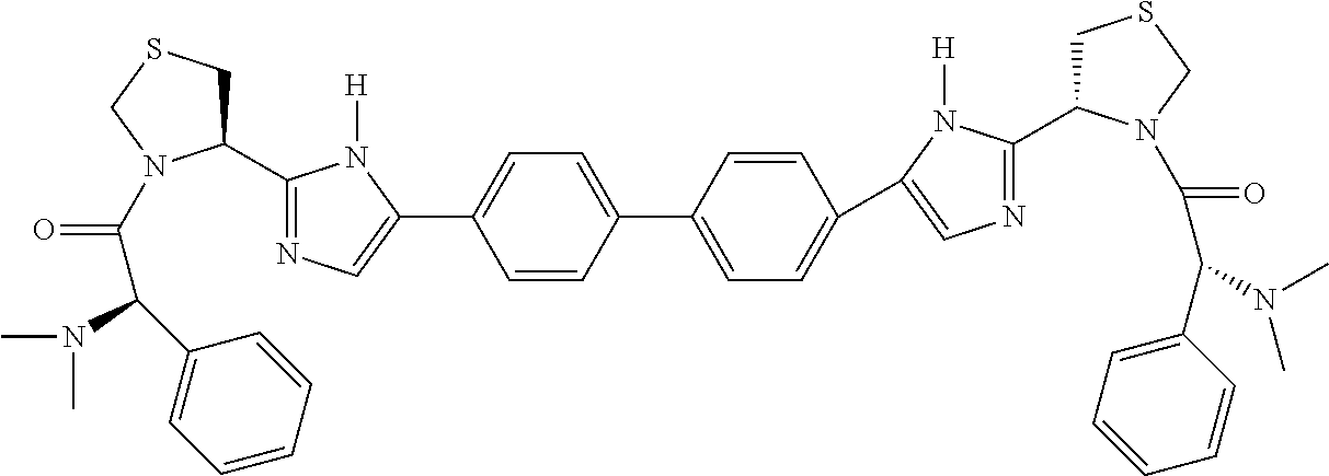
N1=C(C2CSCN2C(=O)C(N(C)C)C2=CC=CC=C2)N([H])C(C2=CC=C(C3=CC=C(C4=CN=C(C5CSCN5C(=O)C(N(C)C)C5=CC=CC=C5)N4[H])C=C3)C=C2)=C1
